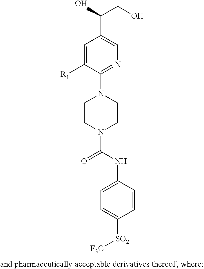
C1=C([R1])C(N2CCN(C(NC3=CC=C([SO2][F3C])C=C3)=O)CC2)=NC=C1C(O)CO
